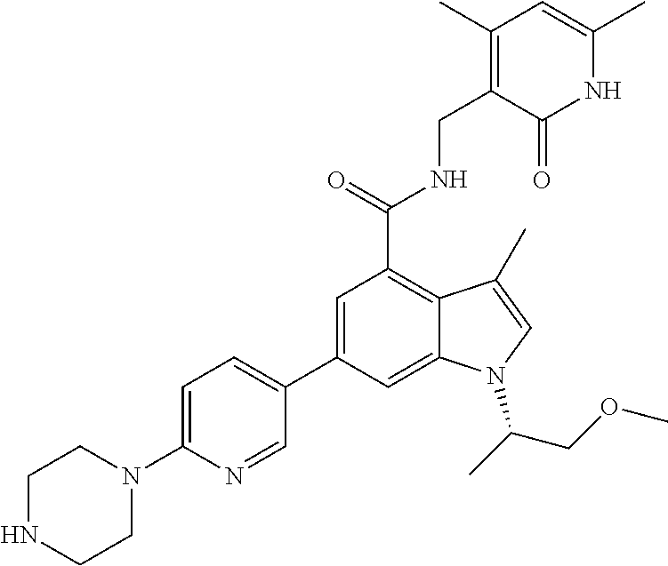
N1C(C)=CC(C)=C(CNC(C2=C3C(=CC(C4=CC=C(N5CCNCC5)N=C4)=C2)N(C(C)COC)C=C3C)=O)C1=O
